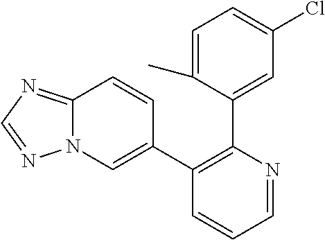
C1=C(C)C(C2=C(C3=CN4C(=NC=N4)C=C3)C=CC=N2)=CC(Cl)=C1
